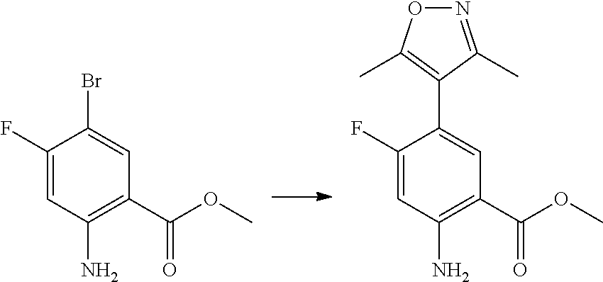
C1(F)=CC(N)=C(C(=O)OC)C=C1Br.C1(F)=CC(N)=C(C(=O)OC)C=C1C1=C(C)ON=C1C
